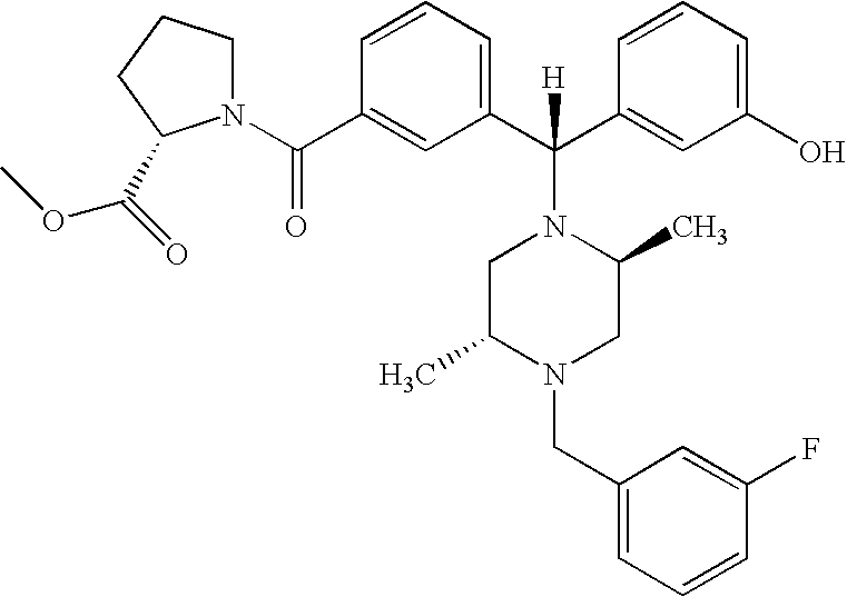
C1(C(C2=CC(O)=CC=C2)(N2CC(C)N(CC3=CC=CC(F)=C3)CC2C)[H])=CC=CC(C(N2CCCC2C(=O)OC)=O)=C1
